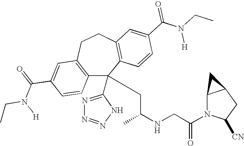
C1(C(=O)N(CC)[H])=CC2=C(C=C1)C(C1=NN=NN1)(CC(NCC(N1C([CN])CC3C1C3)=O)C)C1=C(CC2)C=C(C(N(CC)[H])=O)C=C1
